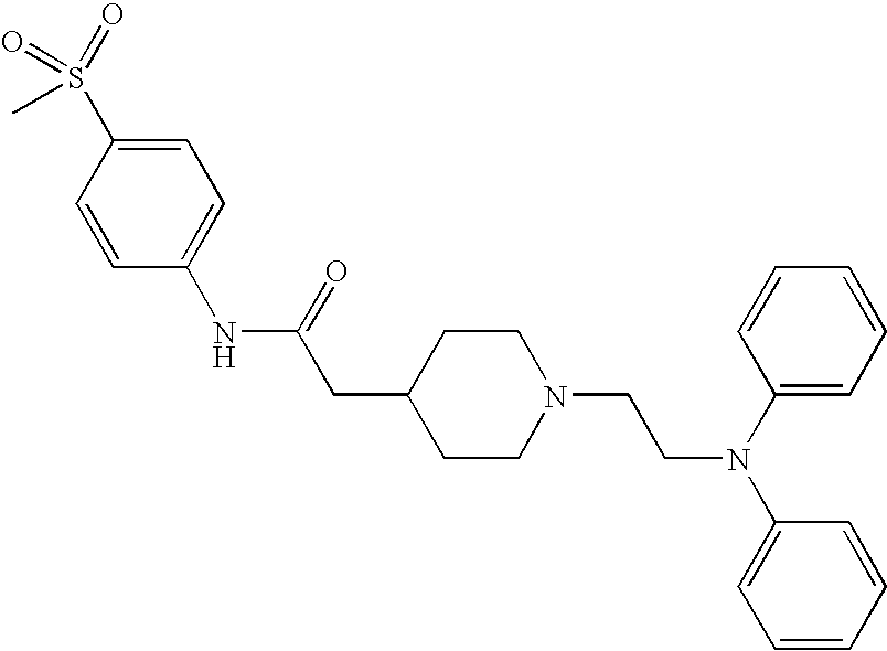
C1=CC(NC(CC2CCN(CCN(C3=CC=CC=C3)C3=CC=CC=C3)CC2)=O)=CC=C1S(=O)(=O)C
